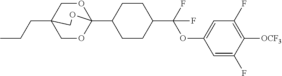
C(CC)C12COC(C3CCC(C(OC4=CC(F)=C([OCF3])C(F)=C4)(F)F)CC3)(OC1)OC2
